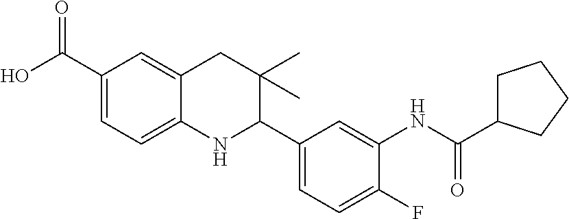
OC(C1=CC=C2C(=C1)CC(C)(C)C(C1=CC=C(F)C(NC(=O)C3CCCC3)=C1)N2)=O
